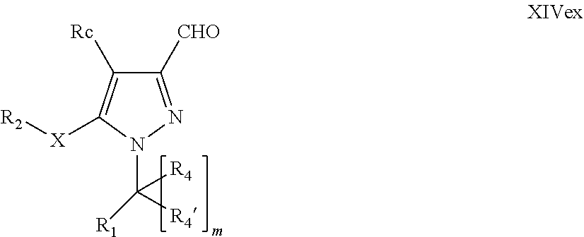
C1([CHO])=NN(C([R4])([R4])[R1])C([X][R2])=C1[Rc]
